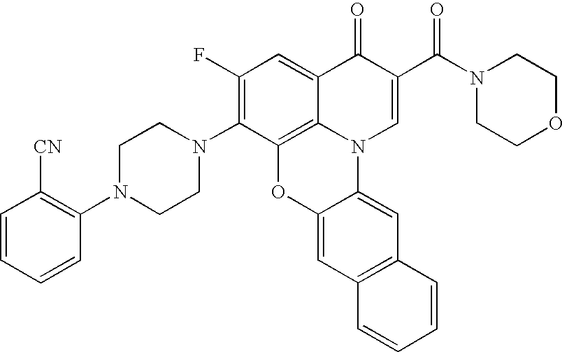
C12=C3C(=CC(F)=C1N1CCN(C4=C([CN])C=CC=C4)CC1)C(=O)C(C(N1CCOCC1)=O)=CN3C1=CC3=C(C=C1O2)C=CC=C3
